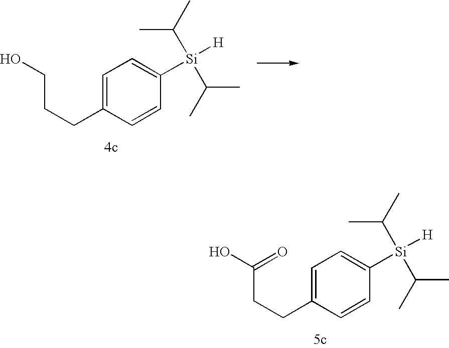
C(CCC1=CC=C([Si](C(C)C)(C(C)C)[H])C=C1)O.C(CCC1=CC=C([Si](C(C)C)(C(C)C)[H])C=C1)(O)=O
